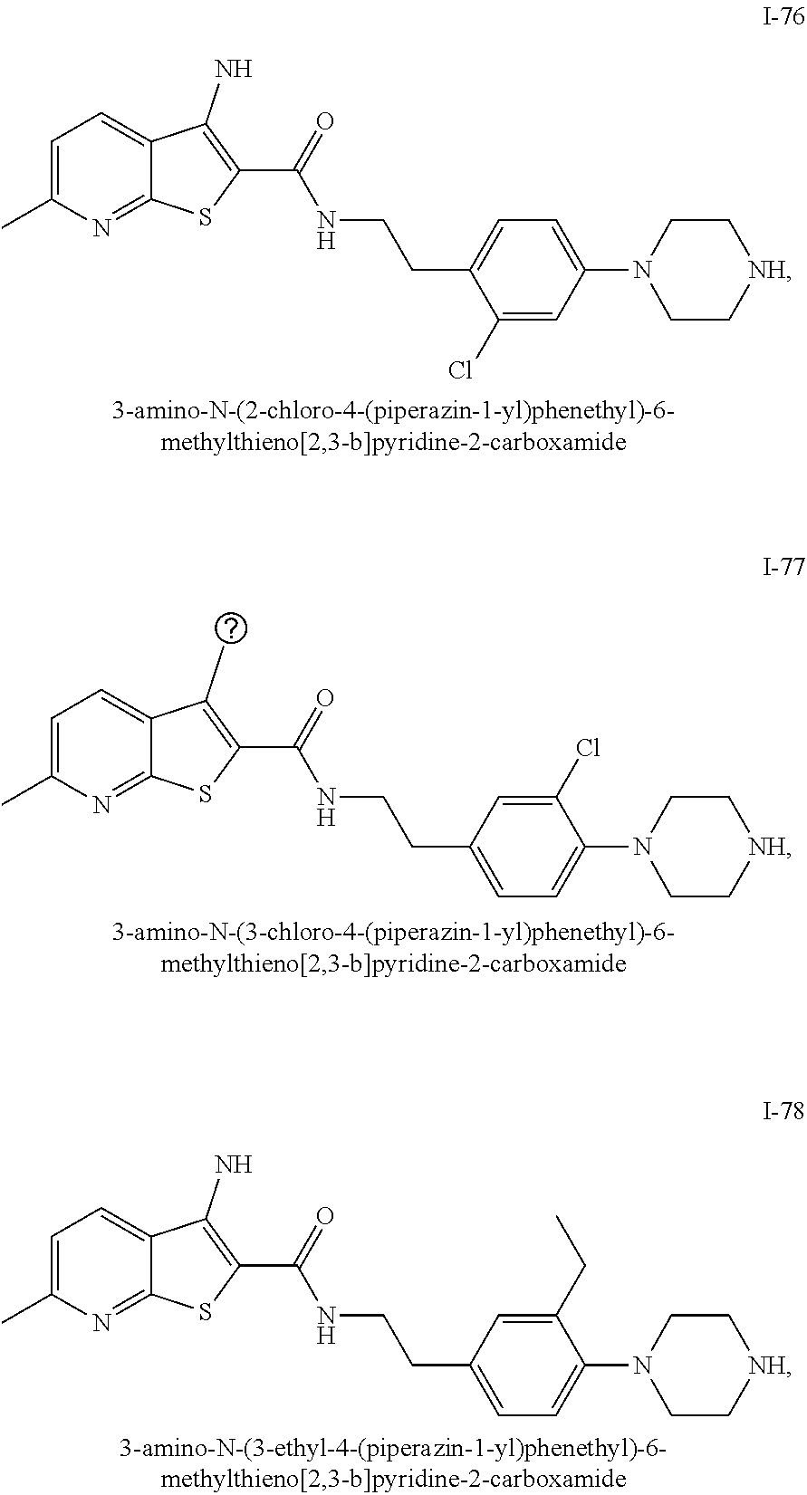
C1=C(C)N=C2C(=C1)C(N)=C(C(=O)NCCC1=CC=C(N3CC[NH]CC3)C=C1Cl)S2.C1=C(C)N=C2C(=C1)C(C)=C(C(=O)NCCC1=CC=C(N3CC[NH]CC3)C(Cl)=C1)S2.C1=C(C)N=C2C(=C1)C(N)=C(C(=O)NCCC1=CC=C(N3CC[NH]CC3)C(CC)=C1)S2
